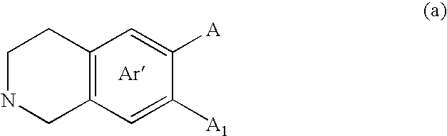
C12=C(C=C([A1])C([A])=C1)CNCC2
